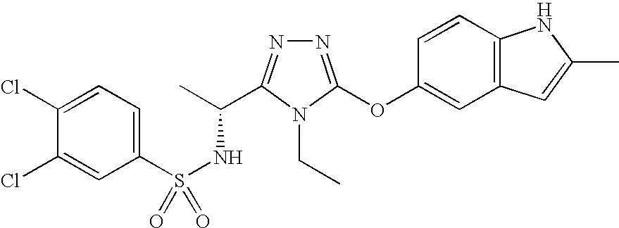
N1=C(OC2=CC3=C(C=C2)NC(C)=C3)N(CC)C(C(C)NS(=O)(C2=CC=C(Cl)C(Cl)=C2)=O)=N1
